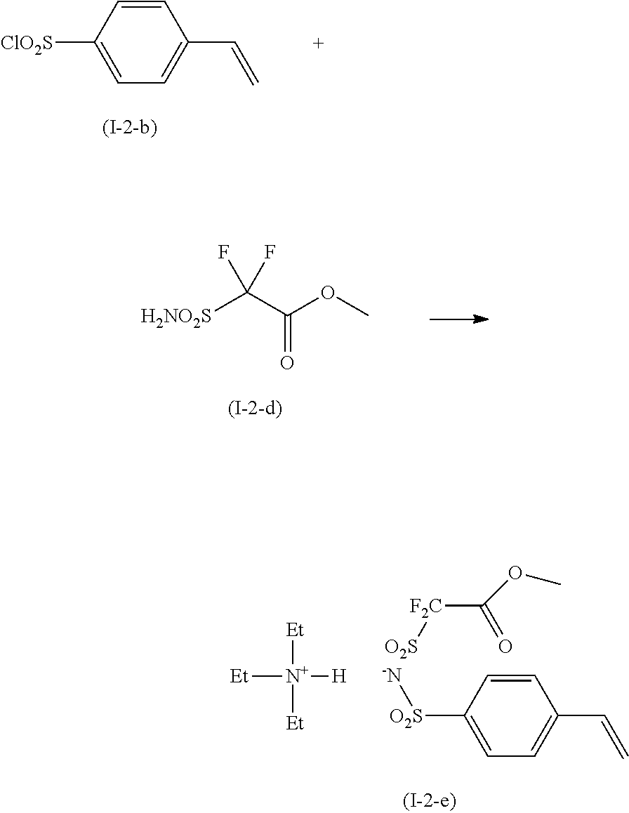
C1=CC([ClO2S])=CC=C1C=C.[H2NO2S]C(C(OC)=O)(F)F.C1=CC([O2S][-N])=CC=C1C=C.[O2S][F2C]C(=O)OC.[Et][N+]([Et])([H])[Et]
